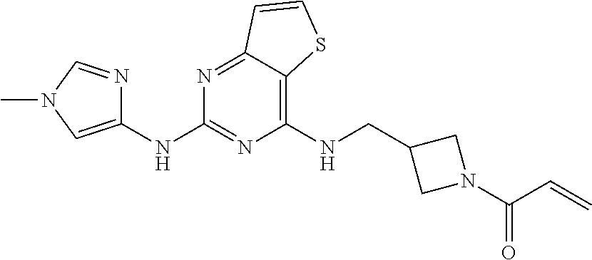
C1(NCC2CN(C(C=C)=O)C2)=C2C(=NC(NC3=CN(C)C=N3)=N1)C=CS2
